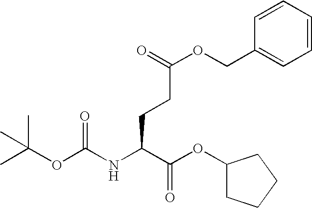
C1(OC(C(NC(OC(C)(C)C)=O)CCC(=O)OCC2=CC=CC=C2)=O)CCCC1
